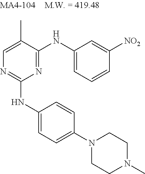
N1=C(NC2=CC=CC([NO2])=C2)C(C)=CN=C1NC1=CC=C(N2CCN(C)CC2)C=C1
